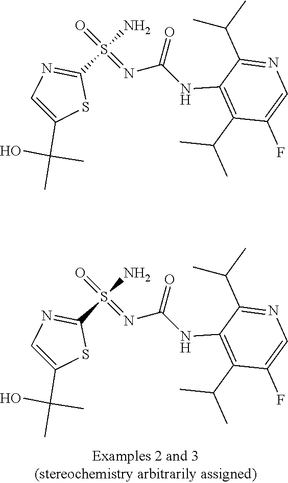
C1(C(C)(O)C)=CN=C(S(N)(=O)=NC(=O)NC2=C(C(C)C)C(F)=CN=C2C(C)C)S1.C1(C(C)(O)C)=CN=C(S(N)(=O)=NC(=O)NC2=C(C(C)C)C(F)=CN=C2C(C)C)S1
